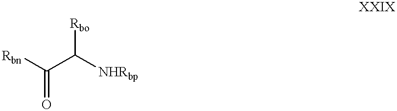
[Rbn]C(C([NHRbp])[Rbo])=O
